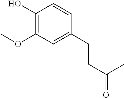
C1(O)=C(OC)C=C(CCC(=O)C)C=C1
